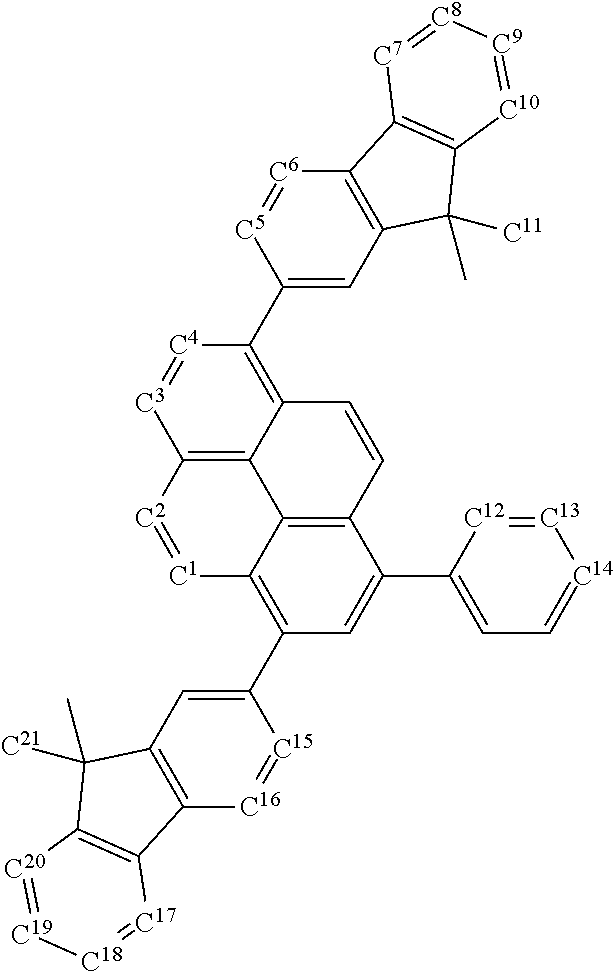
C1(C2=C3C4=C(C(C5=CC=[C14][C13]=[C12]5)=C2)C=CC2=C(C5=CC6=C([C6]=[C5]5)C5=C(C6([C11])C)[C10]=[C9][C8]=[C7]5)[C4]=[C3]C(=C42)[C2]=[C1]3)=CC2=C([C16]=[C15]1)C1=C(C2(C)[C21])[C20]=[C19][C18]=[C17]1
